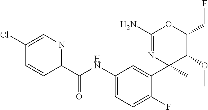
C1(C(NC2=CC=C(F)C(C3(C)C(OC)C(CF)OC(N)=N3)=C2)=O)=NC=C(Cl)C=C1
